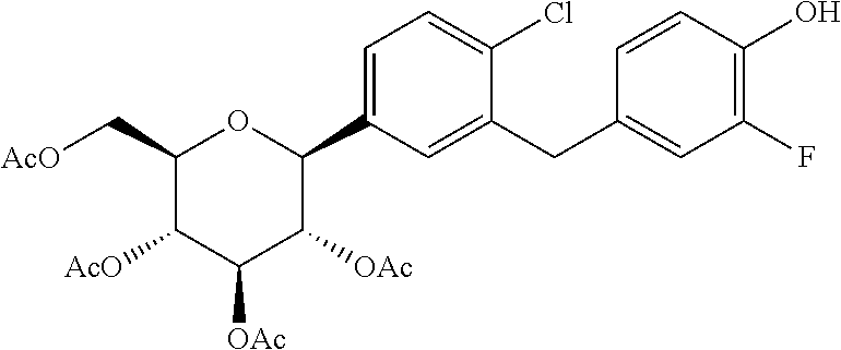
C1(C[AcO])C([AcO])C([OAc])C([OAc])C(C2=CC=C(Cl)C(CC3=CC(F)=C(O)C=C3)=C2)O1
